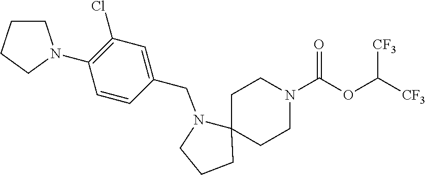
[CF3]C(OC(N1CCC2(CC1)N(CC1=CC(Cl)=C(N3CCCC3)C=C1)CCC2)=O)[CF3]
